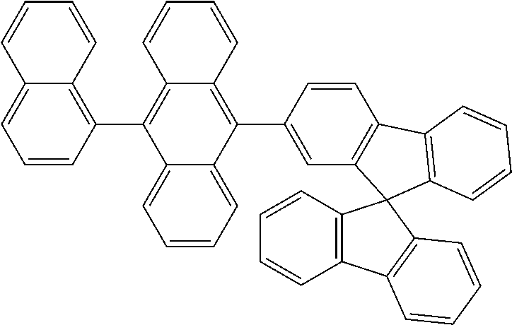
C1=CC2=CC=CC(C3=C4C(=C(C5=CC6=C(C=C5)C5=C(C=CC=C5)C65C6=C(C=CC=C6)C6=C5C=CC=C6)C5=CC=CC=C35)C=CC=C4)=C2C=C1
